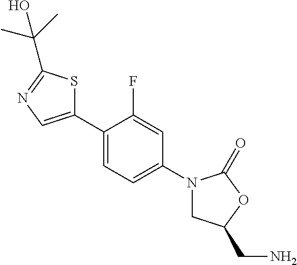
C1(C2=CC=C(N3CC(CN)OC3=O)C=C2F)=CN=C(C(C)(C)O)S1
